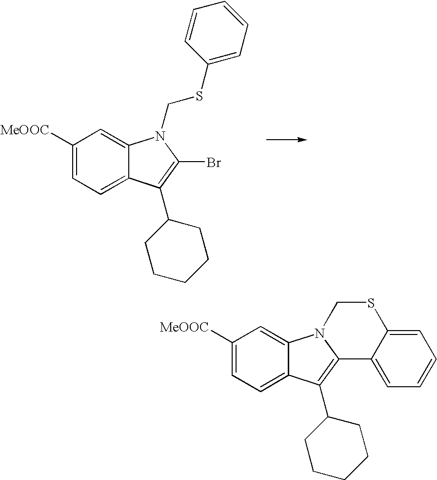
C1([MeOOC])=CC=C2C(=C1)N(CSC1=CC=CC=C1)C(Br)=C2C1CCCCC1.C1([MeOOC])=CC=C2C(=C1)N1C(=C2C2CCCCC2)C2=CC=CC=C2SC1
